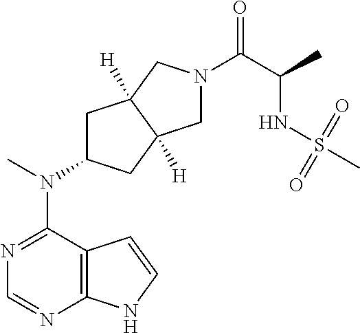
C12=C(N=CN=C1N(C)C1CC3([H])C([H])(C1)CN(C(=O)C(C)NS(=O)(=O)C)C3)NC=C2
